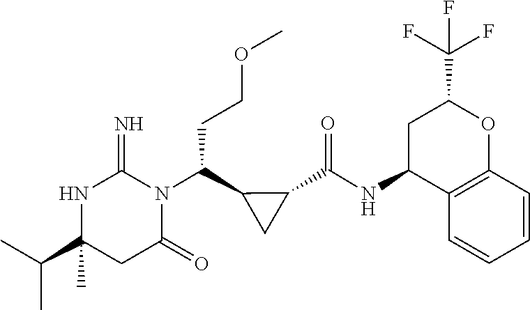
C(C1(C)NC(=N)N(C(C2CC2C(NC2C3=C(OC(C(F)(F)F)C2)C=CC=C3)=O)CCOC)C(=O)C1)(C)C
